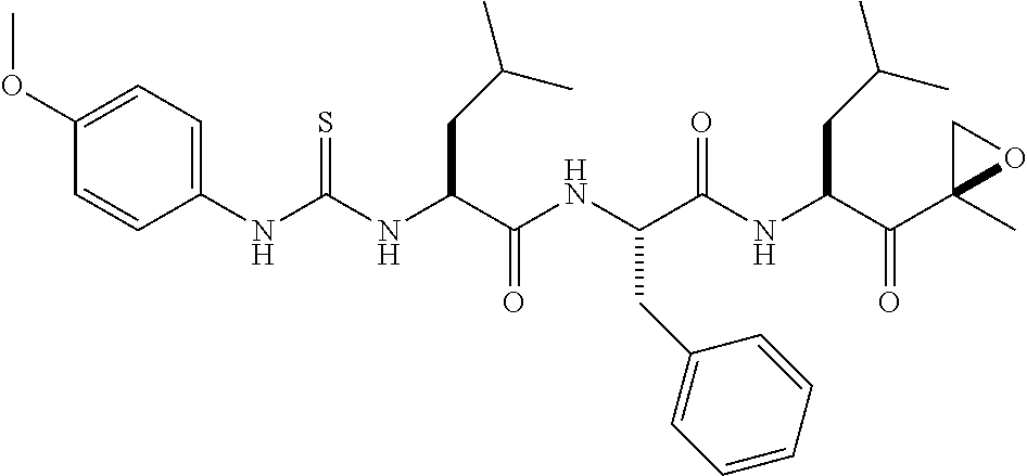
N(C(C(NC(C(NC(C(C1(C)OC1)=O)CC(C)C)=O)CC1=CC=CC=C1)=O)CC(C)C)C(NC1=CC=C(OC)C=C1)=S
